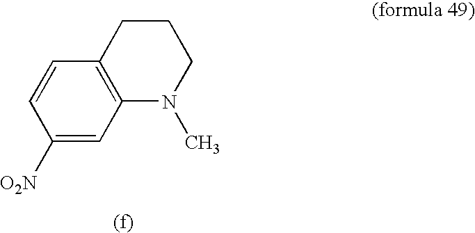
C12=C(C=C([O2N])C=C1)N(C)CCC2
